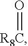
[R8C]=O
